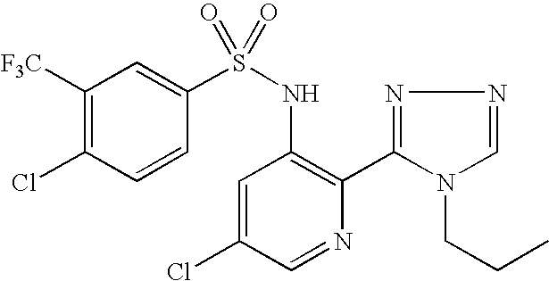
C1([F3C])=C(Cl)C=CC(S(NC2=C(C3=NN=CN3CCC)N=CC(Cl)=C2)(=O)=O)=C1
